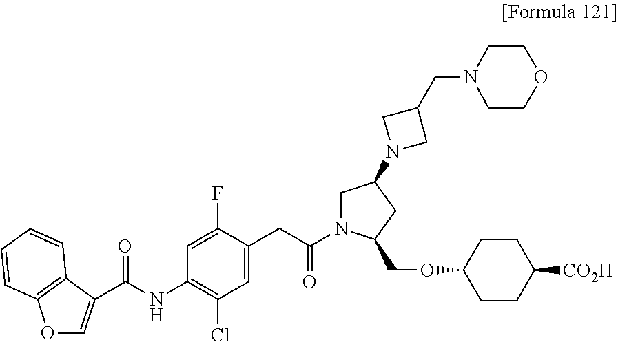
O1C=C(C(NC2=C(Cl)C=C(CC(=O)N3CC(N4CC(CN5CCOCC5)C4)CC3COC3CCC([CO2H])CC3)C(F)=C2)=O)C2=C1C=CC=C2
